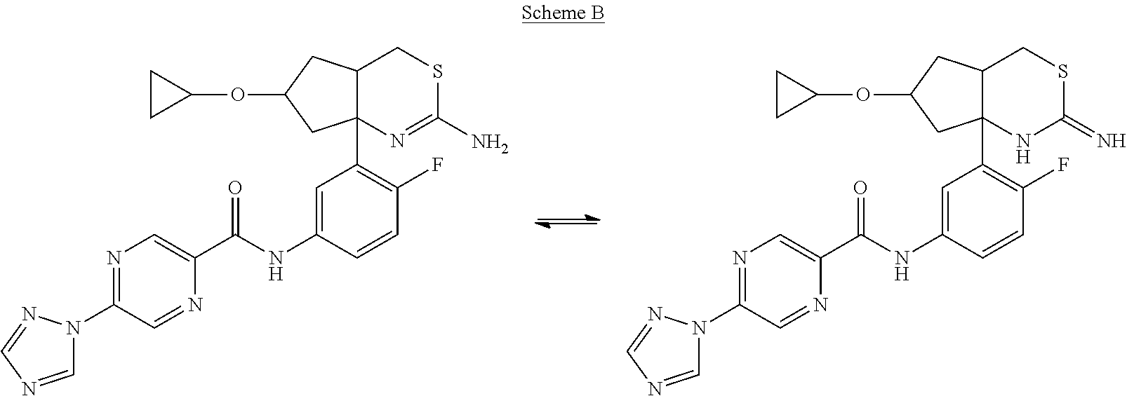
N1=C(N2C=NC=N2)C=NC(C(NC2=CC(C34C(CSC(N)=N3)CC(OC3CC3)C4)=C(F)C=C2)=O)=C1.N1=C(N2C=NC=N2)C=NC(C(NC2=CC(C34C(CSC(=N)N3)CC(OC3CC3)C4)=C(F)C=C2)=O)=C1
